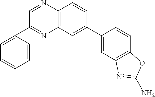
C1(C2=CC=CC=C2)=NC2=C(N=C1)C=CC(C1=CC3=C(C=C1)OC(N)=N3)=C2
